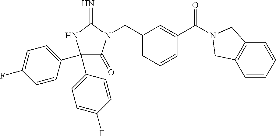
C1(C2=CC=C(F)C=C2)(C2=CC=C(F)C=C2)C(=O)N(CC2=CC=CC(C(=O)N3CC4=C(C=CC=C4)C3)=C2)C(=N)N1
